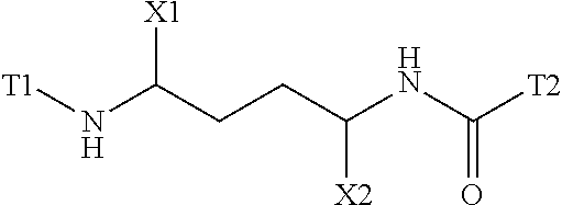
[T1]NC(CCC(NC([T2])=O)[X2])[X1]
